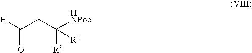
[H]C(CC([R3])([HNBoc])[R4])=O
